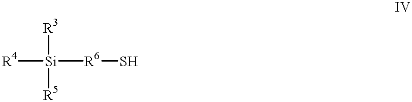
[R3][Si]([R5])([R4])[R6]S
